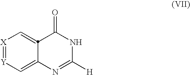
[X]1=[Y]C=C2N=C([H])NC(=O)C2=C1
